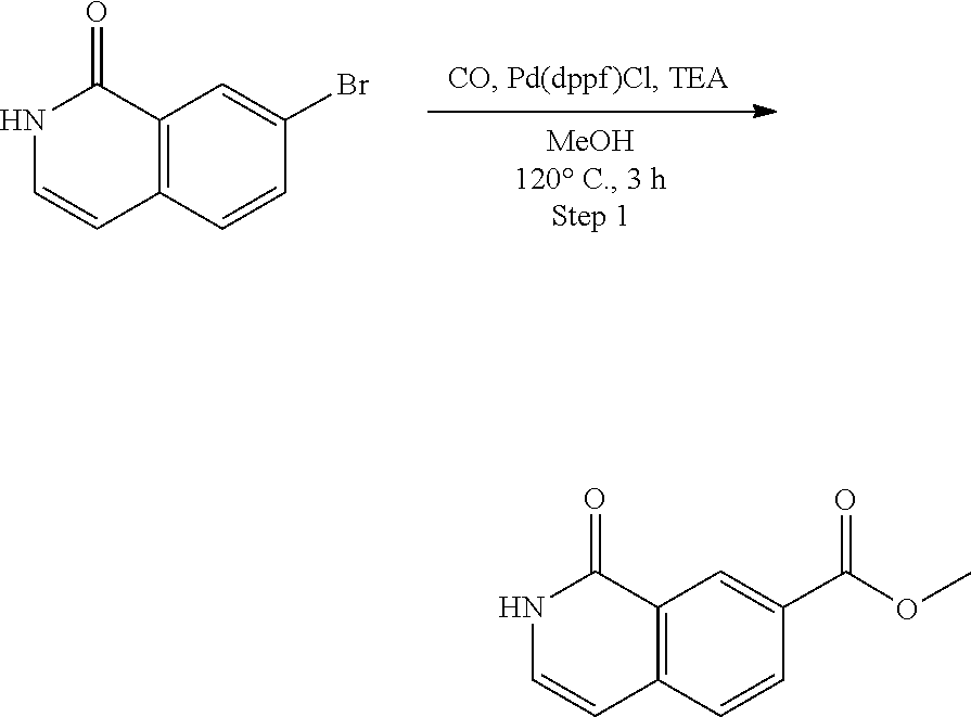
C12=C(C(=O)NC=C1)C=C(Br)C=C2.C12=C(C(=O)NC=C1)C=C(C(=O)OC)C=C2
